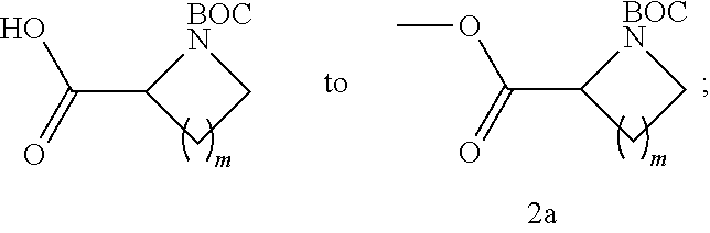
COC(C1CC[BOCN]1)=O.C1(C(O)=O)CC[BOCN]1
